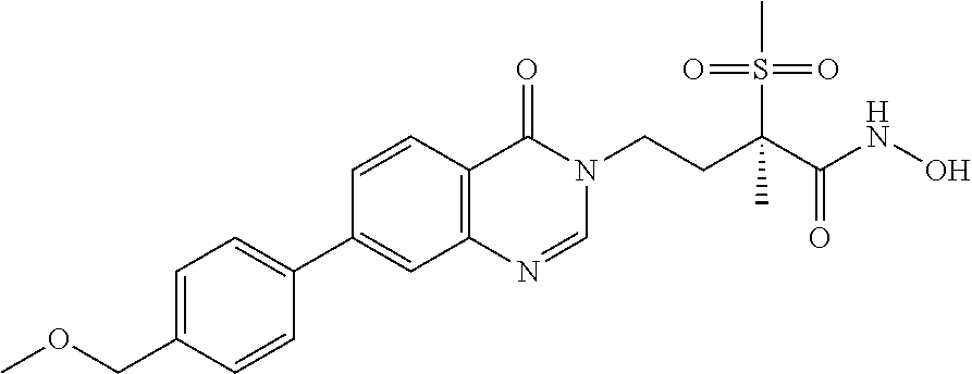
C1=C(COC)C=CC(C2=CC3=C(C=C2)C(=O)N(CCC(C(NO)=O)(S(=O)(=O)C)C)C=N3)=C1
